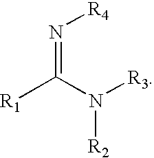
N(=C(N([R2])[R3])[R1])[R4]
